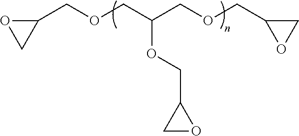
C1(COCC(COCC2OC2)OCC2CO2)OC1
